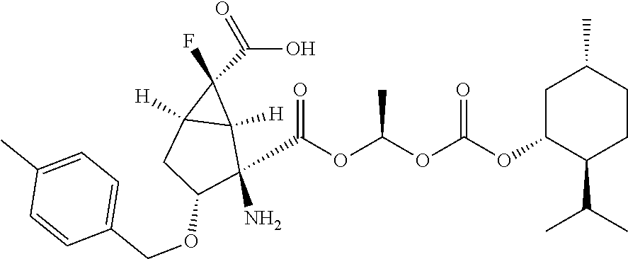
O=C(O)C1(F)C2([H])C1([H])C(N)(C(OC(OC(=O)OC1C(C(C)C)CCC(C)C1)C)=O)C(OCC1=CC=C(C)C=C1)C2
